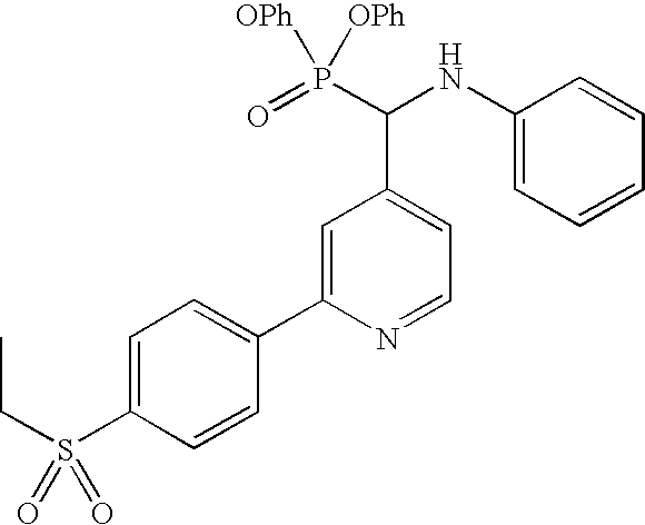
S(CC)(C1=CC=C(C2=CC(C(NC3=CC=CC=C3)P(=O)([OPh])[OPh])=CC=N2)C=C1)(=O)=O
